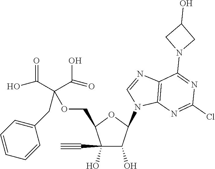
C1(C#C)(O)C(O)C(N2C=NC3=C2N=C(Cl)N=C3N2CC(O)C2)OC1COC(C(=O)O)(CC1=CC=CC=C1)C(O)=O
